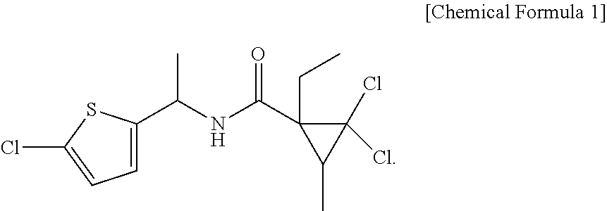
ClC1=CC=C(C(NC(C2(CC)C(Cl)(Cl)C2C)=O)C)S1
